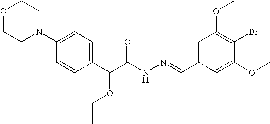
C1=CC(C(C(NN=CC2=CC(OC)=C(Br)C(OC)=C2)=O)OCC)=CC=C1N1CCOCC1
